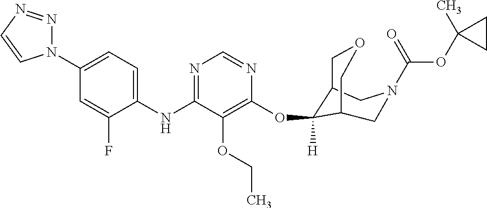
C1(NC2=NC=NC(OC3([H])C4COCC3CN(C(OC3(C)CC3)=O)C4)=C2OCC)=CC=C(N2N=NC=C2)C=C1F
